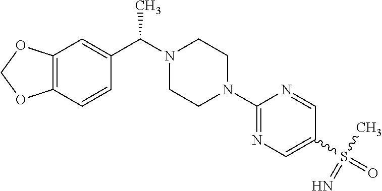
C12=C(C=CC(C(N3CCN(C4=NC=C(S(C)(=O)=N)C=N4)CC3)C)=C1)OCO2
